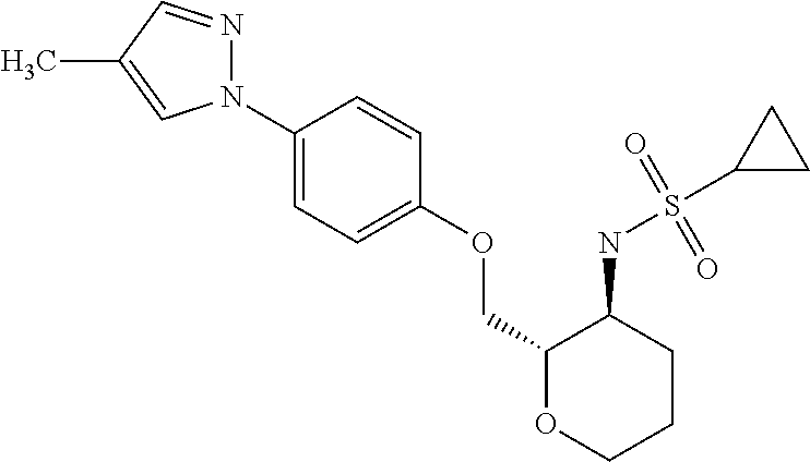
C1(N2N=CC(C)=C2)=CC=C(OCC2OCCCC2NS(=O)(=O)C2CC2)C=C1
